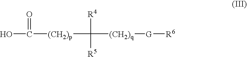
OC([(CH2)p]C([R4])([R5])[(CH2)q][G][R6])=O
